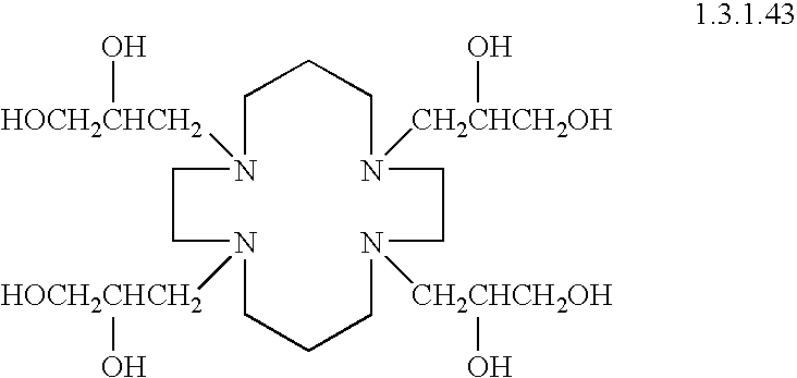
C1CCN([CH2CHCH2OH]O)CCN([CH2CHCH2OH]O)CCCN([HOCH2CHCH2]O)CCN1[HOCH2CHCH2]O
